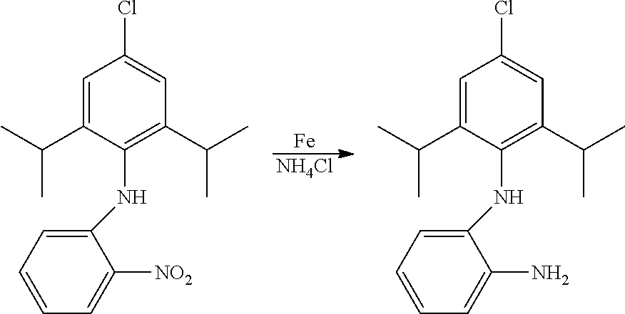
[Fe].[NH4Cl].C1=C(C(C)C)C(NC2=CC=CC=C2[NO2])=C(C(C)C)C=C1Cl.C1=C(C(C)C)C(NC2=CC=CC=C2N)=C(C(C)C)C=C1Cl
